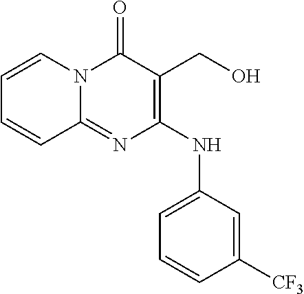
C1=CN2C(=NC(NC3=CC=CC([CF3])=C3)=C(CO)C2=O)C=C1
